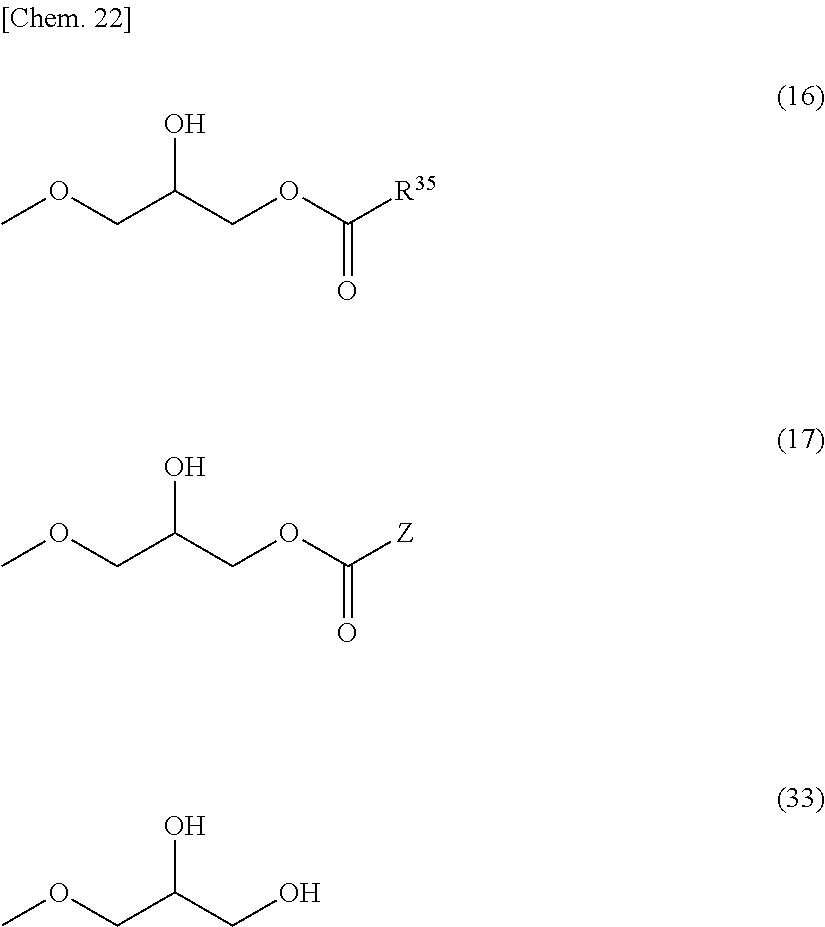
COCC(COC([R35])=O)O.COCC(COC([Z])=O)O.COCC(CO)O
